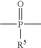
O=P(C)(C)[R5]
